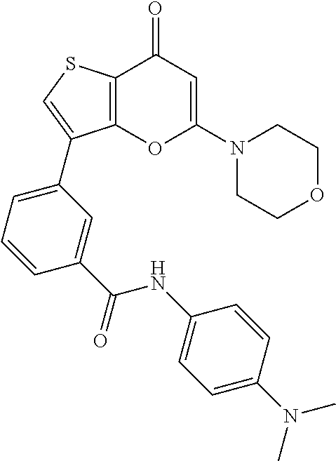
C12=C(SC=C1C1=CC=CC(C(=O)NC3=CC=C(N(C)C)C=C3)=C1)C(=O)C=C(N1CCOCC1)O2
